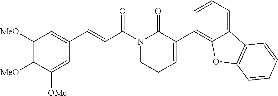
C1([MeO])=C([MeO])C([OMe])=CC(C=CC(N2CCC=C(C3=C4C(=CC=C3)C3=C(O4)C=CC=C3)C2=O)=O)=C1
